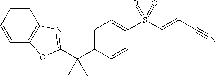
C1(C(C)(C)C2=NC3=C(C=CC=C3)O2)=CC=C(S(C=CC#N)(=O)=O)C=C1
